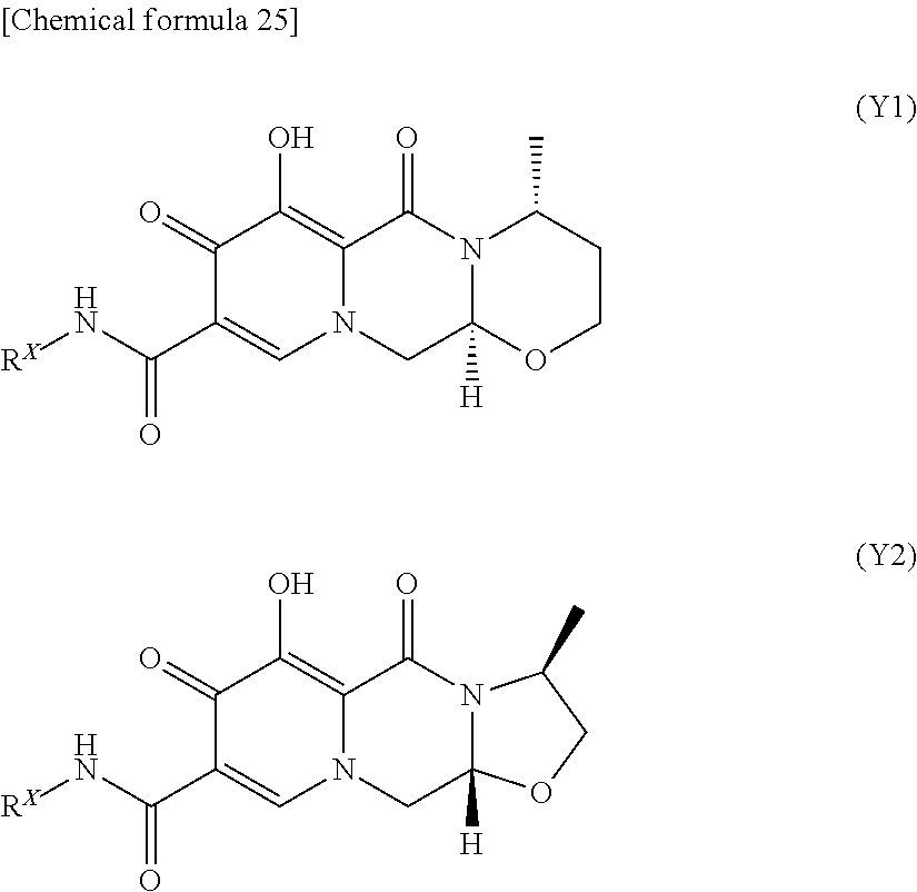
C1(=O)C(C(N[RX])=O)=CN2C(=C1O)C(=O)N1C([H])(C2)OCCC1C.C1(=O)C(C(N[RX])=O)=CN2C(=C1O)C(=O)N1C([H])(C2)OCC1C
